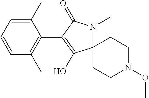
C12(CCN(OC)CC1)N(C)C(=O)C(C1=C(C)C=CC=C1C)=C2O
